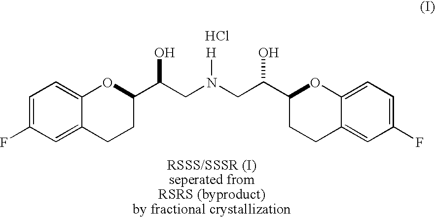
C1=C(F)C=C2C(=C1)OC(C(CN(CC(C1CCC3=CC(F)=CC=C3O1)O)[H])O)CC2.Cl
